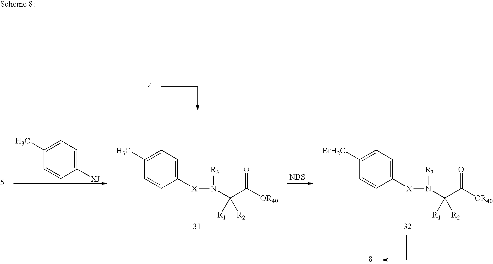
[XJ]C1=CC=C(C)C=C1.[OR40]C(C([R2])([R1])N([X]C1=CC=C(C)C=C1)[R3])=O.[NBS].[OR40]C(C([R2])([R1])N([X]C1=CC=C([BrH2C])C=C1)[R3])=O
